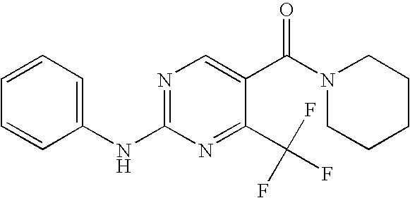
C1=CC=C(NC2=NC=C(C(N3CCCCC3)=O)C(C(F)(F)F)=N2)C=C1
